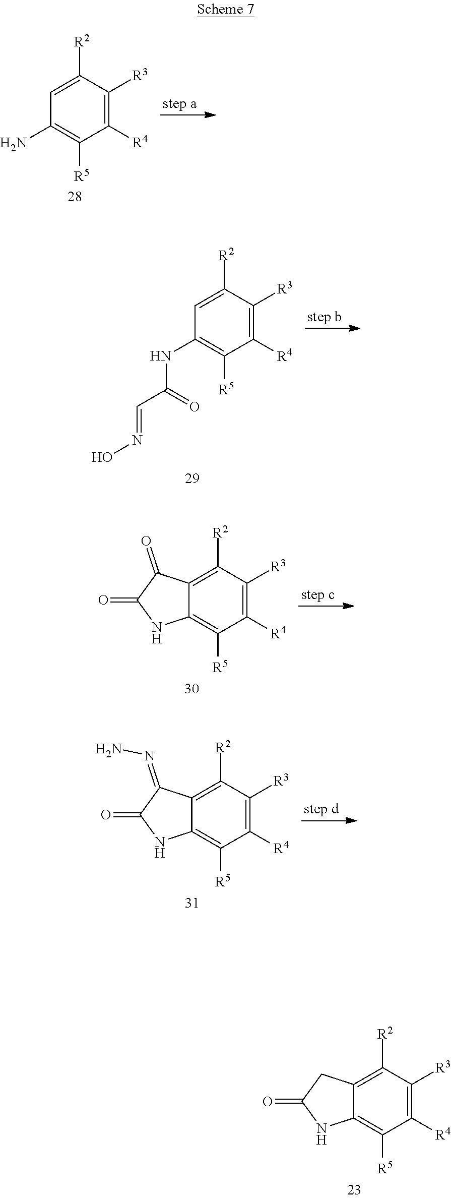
C12=C([R2])C([R3])=C([R4])C([R5])=C1NC(=O)C2.C1=C([R2])C([R3])=C([R4])C([R5])=C1N.C1=C([R2])C([R3])=C([R4])C([R5])=C1NC(=O)C=NO.C12=C([R2])C([R3])=C([R4])C([R5])=C1NC(=O)C2=O.C12=C([R2])C([R3])=C([R4])C([R5])=C1NC(=O)C2=NN
